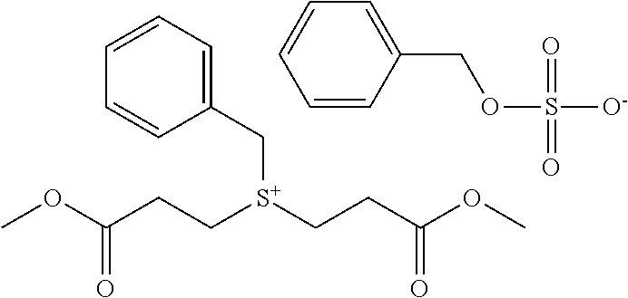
C([S+](CCC(OC)=O)CCC(OC)=O)C1=CC=CC=C1.C1=CC(COS([O-])(=O)=O)=CC=C1
